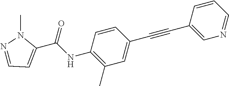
C1=CC(NC(C2=CC=NN2C)=O)=C(C)C=C1C#CC1=CN=CC=C1
